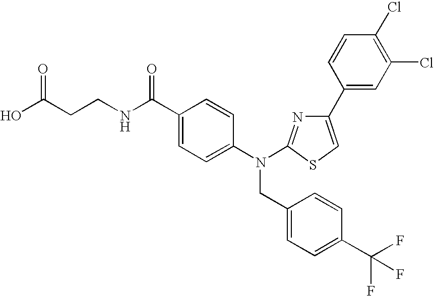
OC(CCNC(C1=CC=C(N(CC2=CC=C(C(F)(F)F)C=C2)C2=NC(C3=CC(Cl)=C(Cl)C=C3)=CS2)C=C1)=O)=O
